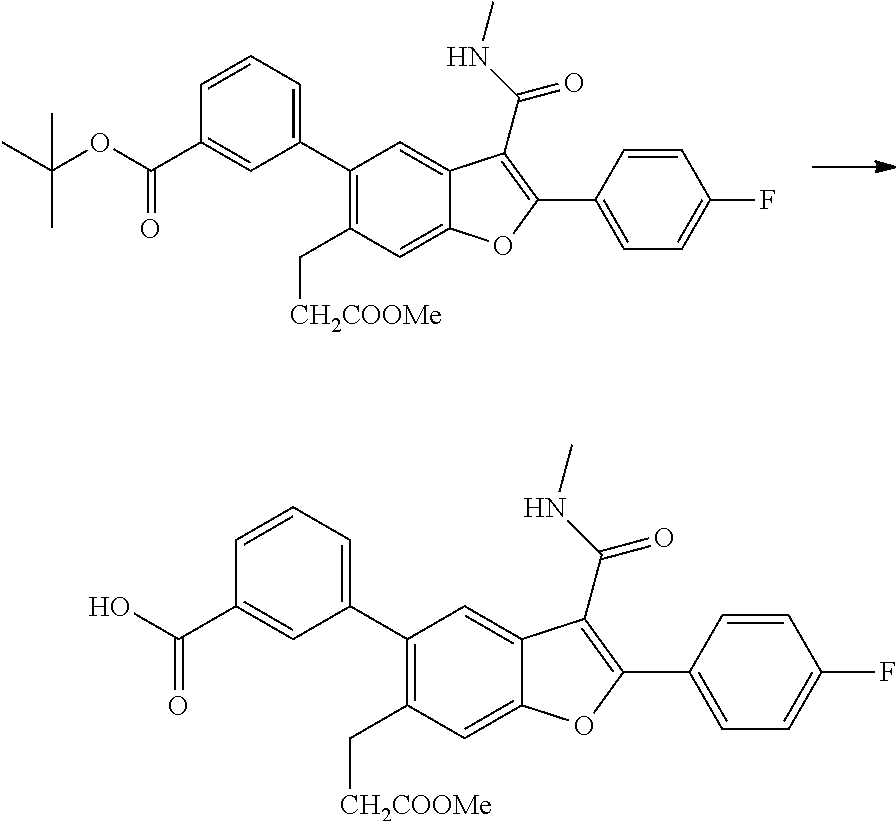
C1(C2=CC=CC(C(O)=O)=C2)=C(C[CH2COOMe])C=C2C(=C1)C(C(=O)NC)=C(C1=CC=C(F)C=C1)O2.C1(C2=CC=CC(C(OC(C)(C)C)=O)=C2)=C(C[CH2COOMe])C=C2C(=C1)C(C(=O)NC)=C(C1=CC=C(F)C=C1)O2
